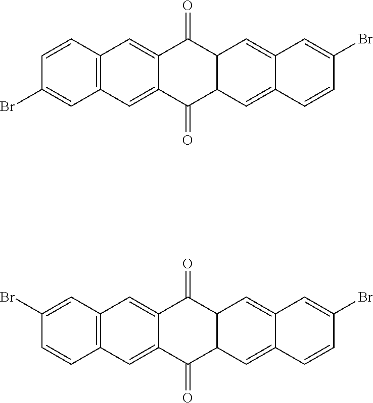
C12=C(C=CC(Br)=C1)C=C1C(=C2)C(=O)C2C(C1=O)C=C1C(=C2)C=CC(Br)=C1.C12=C(C=C(Br)C=C1)C=C1C(=C2)C(=O)C2C(C1=O)C=C1C(=C2)C=CC(Br)=C1
